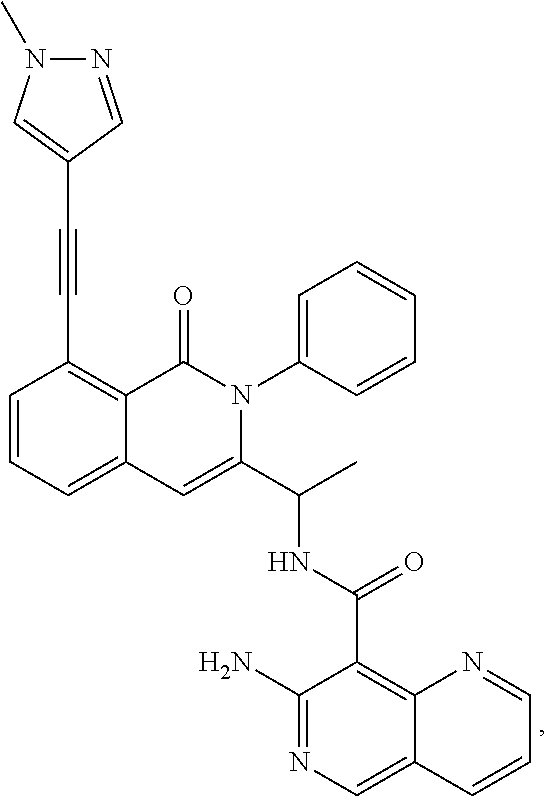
C1=CC=C2C(=C1C#CC1=CN(C)N=C1)C(=O)N(C1=CC=CC=C1)C(C(C)NC(C1=C3C(=CN=C1N)C=CC=N3)=O)=C2
